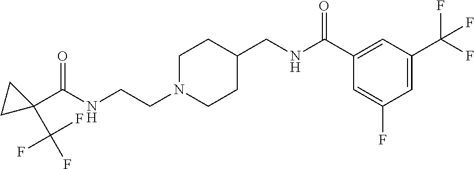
C1(C(NCCN2CCC(CNC(C3=CC(C(F)(F)F)=CC(F)=C3)=O)CC2)=O)(C(F)(F)F)CC1
